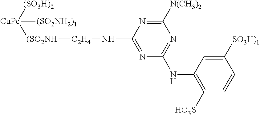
[CuPc]([(SO3H)2])([(SO2NH][C2H4]NC1=NC(NC2=C([HO3S])C=CC([SO3H)1])=C2)=NC([N(CH3)2])=N1)[(SO2NH2)1]
